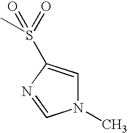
N1(C)C=C(S(=O)(C)=O)N=C1
